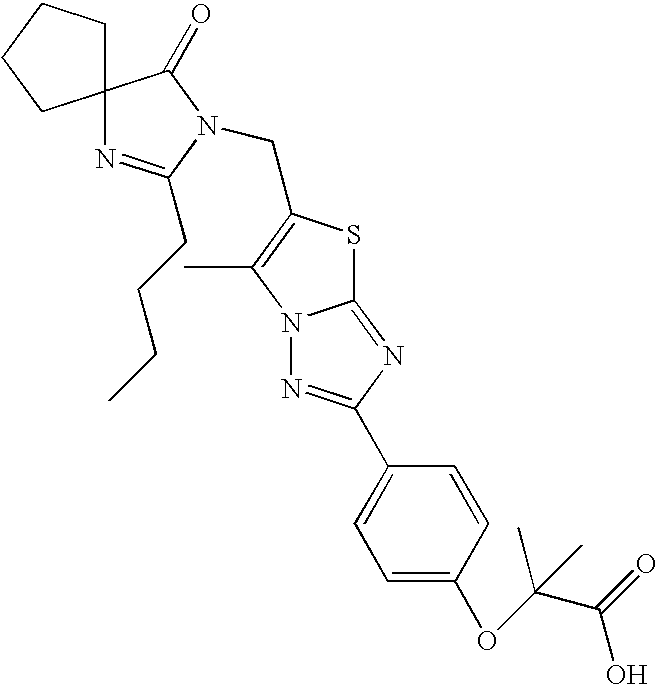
C12(CCCC1)N=C(CCCC)N(CC1=C(C)N3C(=NC(C4=CC=C(OC(C(O)=O)(C)C)C=C4)=N3)S1)C2=O
